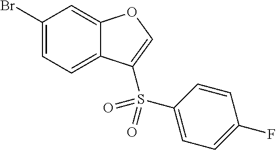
C1(Br)=CC=C2C(=C1)OC=C2S(C1=CC=C(F)C=C1)(=O)=O
